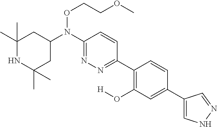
C1(C)(C)NC(C)(C)CC(N(C2=NN=C(C3=C(O[H])C=C(C4=CNN=C4)C=C3)C=C2)OCCOC)C1
